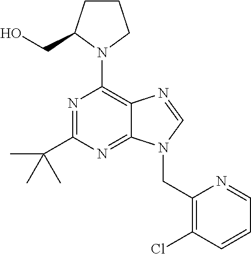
N1=C(C(C)(C)C)N=C2C(=C1N1CCCC1CO)N=CN2CC1=C(Cl)C=CC=N1
